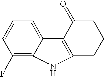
C1(F)=C2C(=CC=C1)C1=C(CCCC1=O)N2
